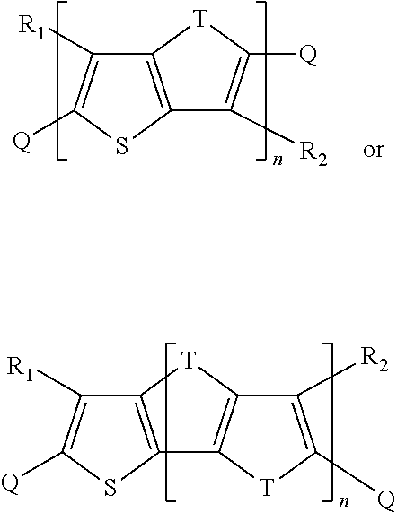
C12=C(SC([Q])=C1[R1])C([R2])=C([Q])[T]2.C12=C(SC([Q])=C1[R1])C1=C([T]2)C([R2])=C([Q])[T]1
